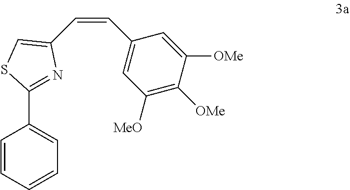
C1(C=CC2=CSC(C3=CC=CC=C3)=N2)=CC([MeO])=C([OMe])C([OMe])=C1
